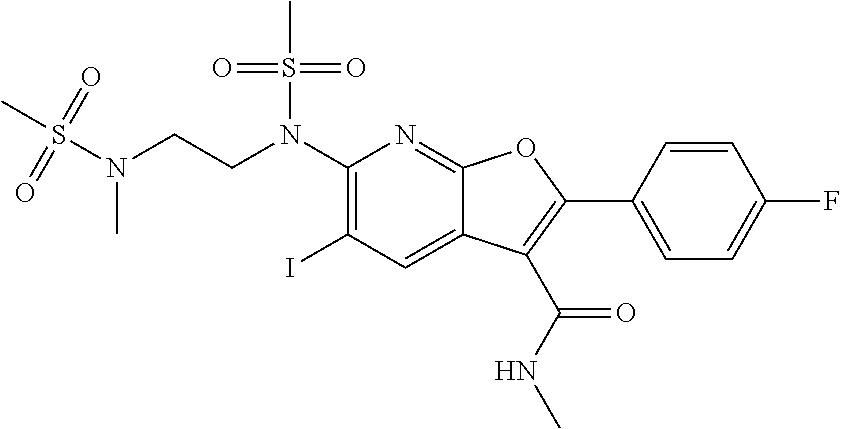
C(CN(C1=C(I)C=C2C(=N1)OC(C1=CC=C(F)C=C1)=C2C(NC)=O)S(C)(=O)=O)N(C)S(C)(=O)=O
